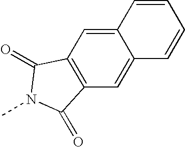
C1=CC2=CC3=C(C=C2C=C1)C(=O)N(C)C3=O
